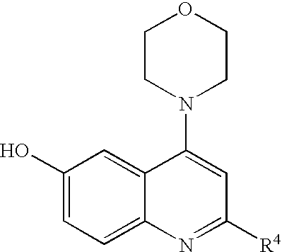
C1CN(C2=CC([R4])=NC3=CC=C(O)C=C23)CCO1
